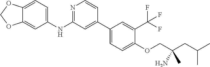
C1(C2=CC(NC3=CC=C4C(=C3)OCO4)=NC=C2)=CC=C(OCC(CC(C)C)(C)N)C(C(F)(F)F)=C1
